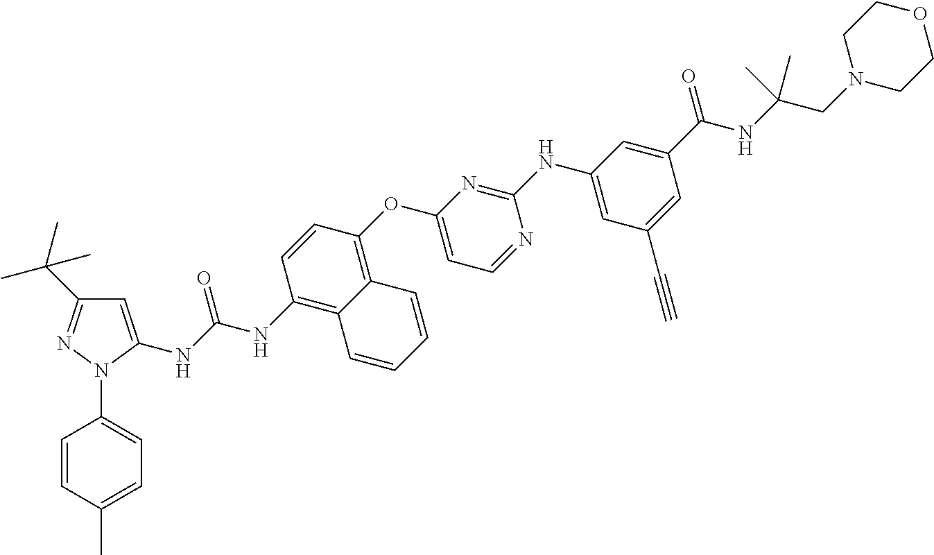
C1=C(C)C=CC(N2C(NC(NC3=C4C(=C(OC5=CC=NC(NC6=CC(C#C)=CC(C(=O)NC(CN7CCOCC7)(C)C)=C6)=N5)C=C3)C=CC=C4)=O)=CC(C(C)(C)C)=N2)=C1
